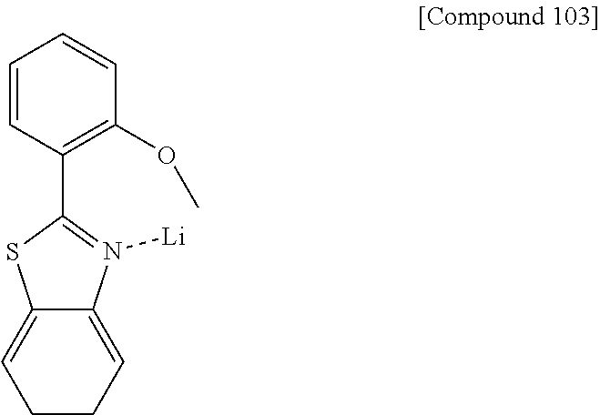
C1=CC(C2=N([Li])C3=CCCC=C3S2)=C(OC)C=C1
